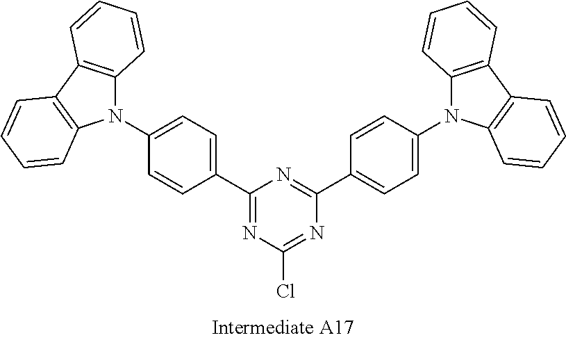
N1=C(C2=CC=C(N3C4=C(C5=C3C=CC=C5)C=CC=C4)C=C2)N=C(Cl)N=C1C1=CC=C(N2C3=C(C4=C2C=CC=C4)C=CC=C3)C=C1
